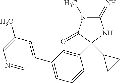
C1(C)=CN=CC(C2=CC=CC(C3(C4CC4)C(=O)N(C)C(=N)N3)=C2)=C1
